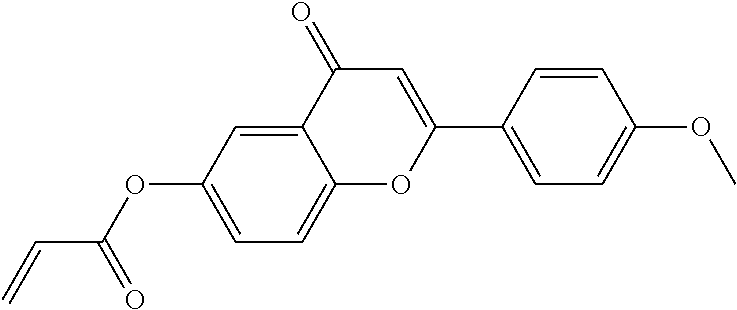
C12=CC(OC(=O)C=C)=CC=C1OC(C1=CC=C(OC)C=C1)=CC2=O
